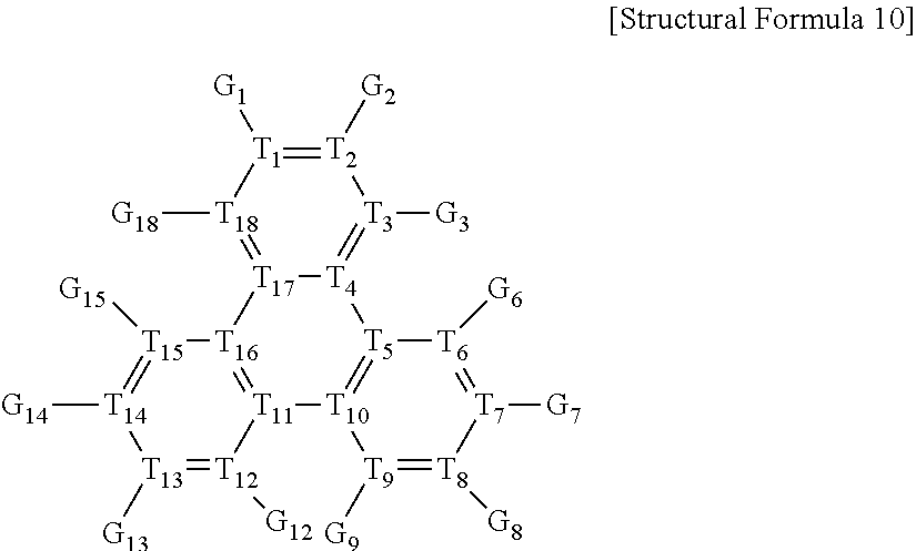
[T13]1([G13])=[T12]([G12])[T11]2=[T16]([T15]([G15])=[T14]1[G14])[T17]1=[T18]([G18])[T1]([G1])=[T2]([G2])[T3]([G3])=[T4]1[T5]1=[T10]2[T9]([G9])=[T8]([G8])[T7]([G7])=[T6]1[G6]
